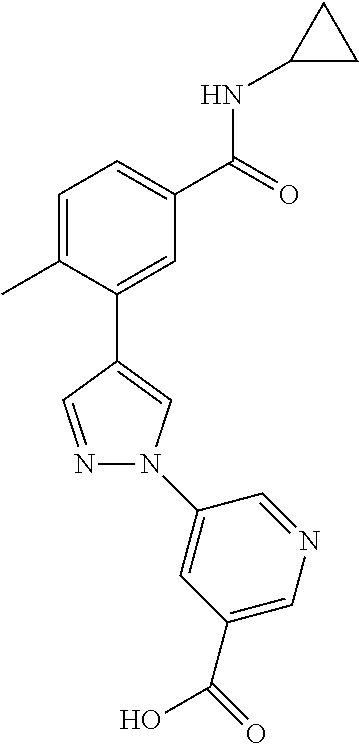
C1=C(C)C(C2=CN(C3=CC(C(=O)O)=CN=C3)N=C2)=CC(C(=O)NC2CC2)=C1
